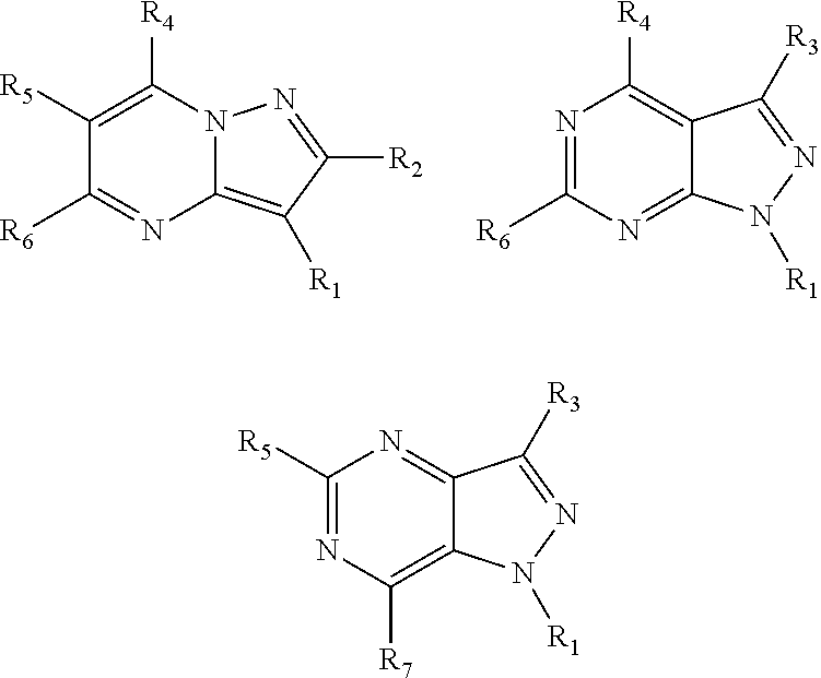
C1([R5])=C([R4])N2C(=C([R1])C([R2])=N2)N=C1[R6].N1=C([R6])N=C2C(=C1[R4])C([R3])=NN2[R1].C1([R5])=NC([R7])=C2C(=N1)C([R3])=NN2[R1]
